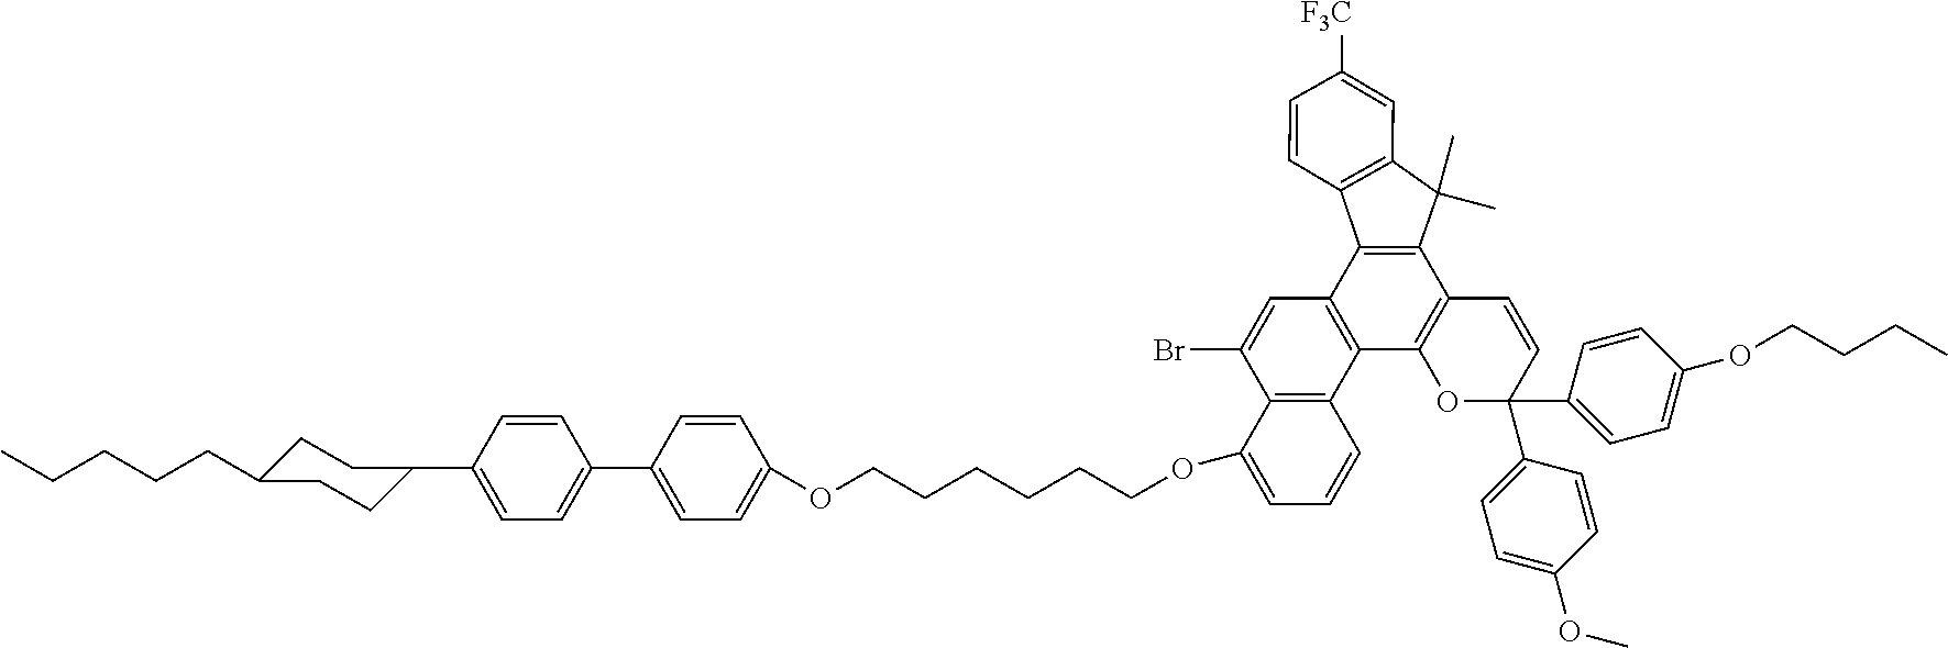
C12=C(C3=C(C4=C1C=CC(C1=CC=C(OC)C=C1)(C1=CC=C(OCCCC)C=C1)O4)C1=C(C(Br)=C3)C(OCCCCCCOC3=CC=C(C4=CC=C(C5CCC(CCCCC)CC5)C=C4)C=C3)=CC=C1)C1=C(C2(C)C)C=C([F3C])C=C1
